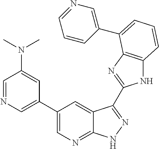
C1(C2=CN=C3C(=C2)C(C2=NC4=C(N2)C=CC=C4C2=CN=CC=C2)=NN3)=CN=CC(N(C)C)=C1
